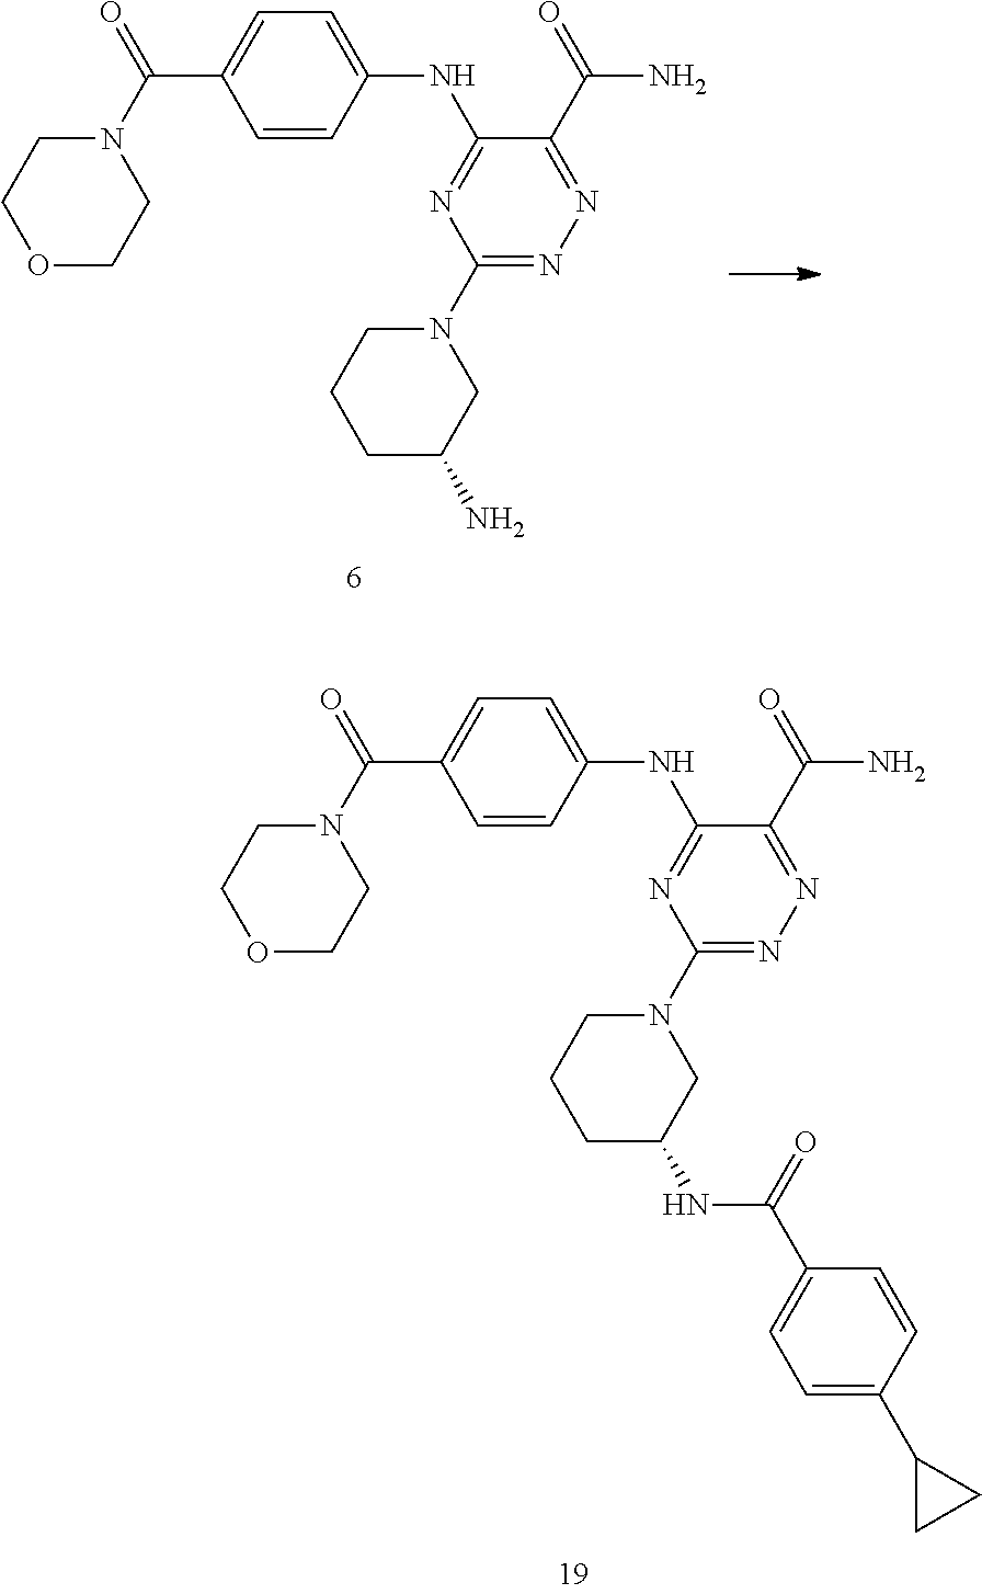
C1=C(C(N2CCOCC2)=O)C=CC(NC2=NC(N3CCCC(N)C3)=NN=C2C(N)=O)=C1.C1=C(C(=O)N2CCOCC2)C=CC(NC2=NC(N3CCCC(NC(C4=CC=C(C5CC5)C=C4)=O)C3)=NN=C2C(=O)N)=C1
